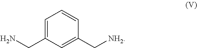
C1=C(CN)C=C(C[NH2])C=C1
